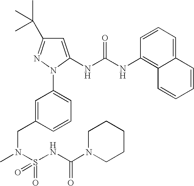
C12=CC=CC(NC(NC3=CC(C(C)(C)C)=NN3C3=CC=CC(CN(C)S(=O)(NC(N4CCCCC4)=O)=O)=C3)=O)=C1C=CC=C2
